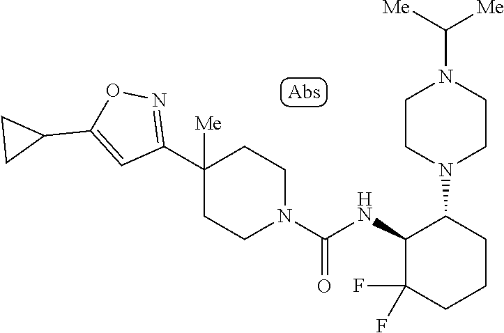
C1=C(C2CC2)ON=C1C1([Me])CCN(C(=O)NC2C(F)(F)CCCC2N2CCN(C([Me])[Me])CC2)CC1
